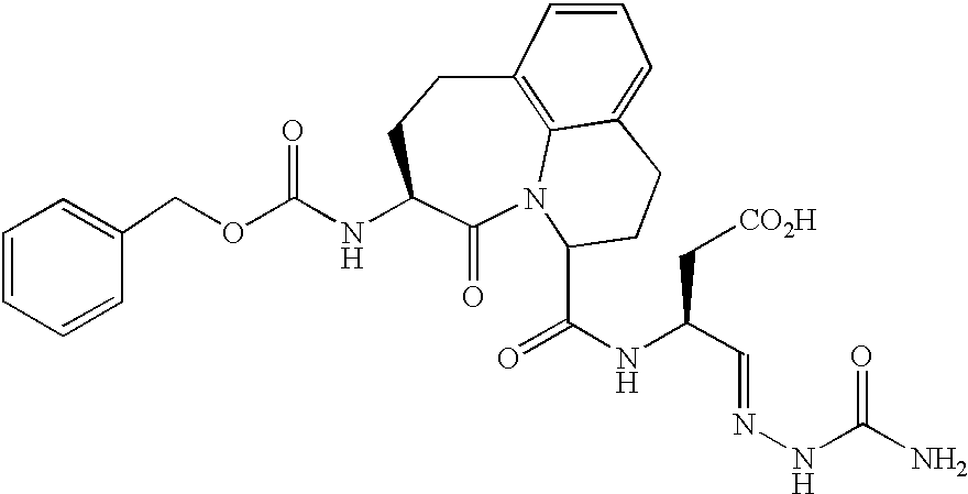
C1=CC=CC(COC(NC2C(=O)N3C(C(NC(C=NNC(=O)N)C[CO2H])=O)CCC4=CC=CC(=C34)CC2)=O)=C1
